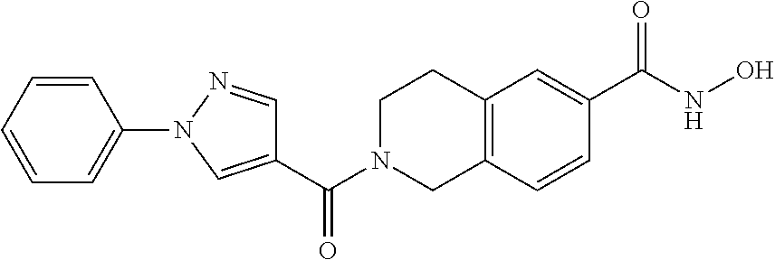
C(=O)(N1CC2=C(CC1)C=C(C(NO)=O)C=C2)C1=CN(C2=CC=CC=C2)N=C1
